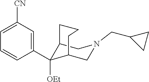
C1([CN])=CC=CC(C2([OEt])C3CN(CC4CC4)CC2CCC3)=C1
